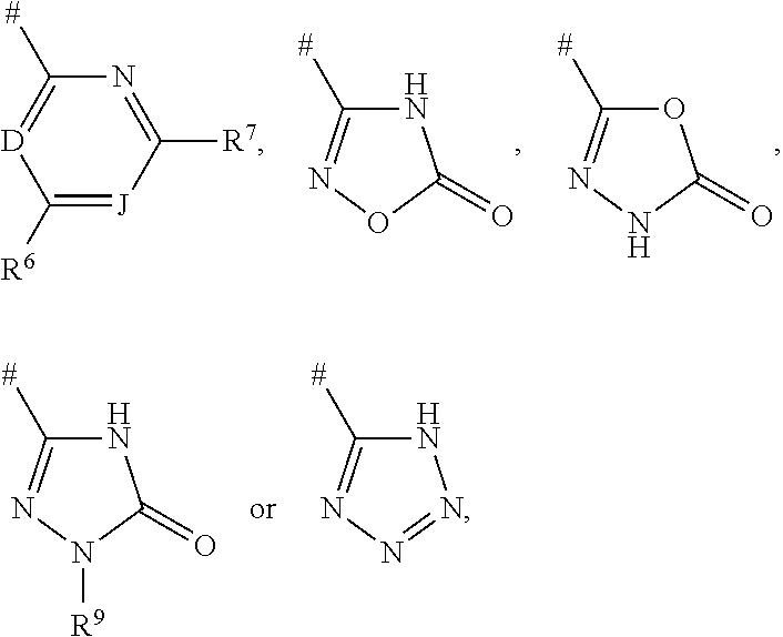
N1C([#])=NOC1=O.O1C([#])=NNC1=O.C1([R6])=[J]C([R7])=NC([#])=[D]1.N1C([#])=NN([R9])C1=O.N1C([#])=NN=N1
